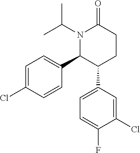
C1=C(Cl)C=CC(C2C(C3=CC=C(F)C(Cl)=C3)CCC(=O)N2C(C)C)=C1
